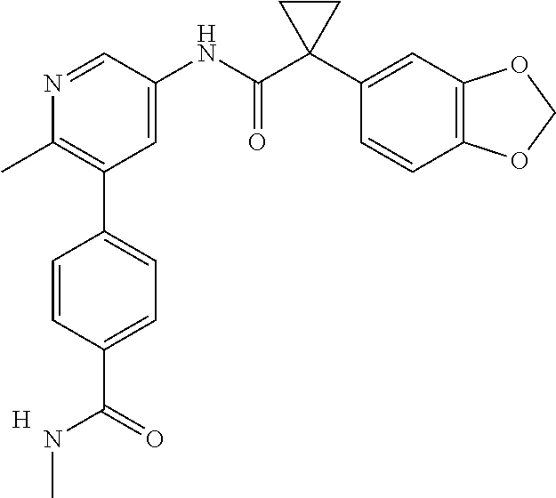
N1=CC(NC(C2(C3=CC4=C(C=C3)OCO4)CC2)=O)=CC(C2=CC=C(C(NC)=O)C=C2)=C1C.[H]
